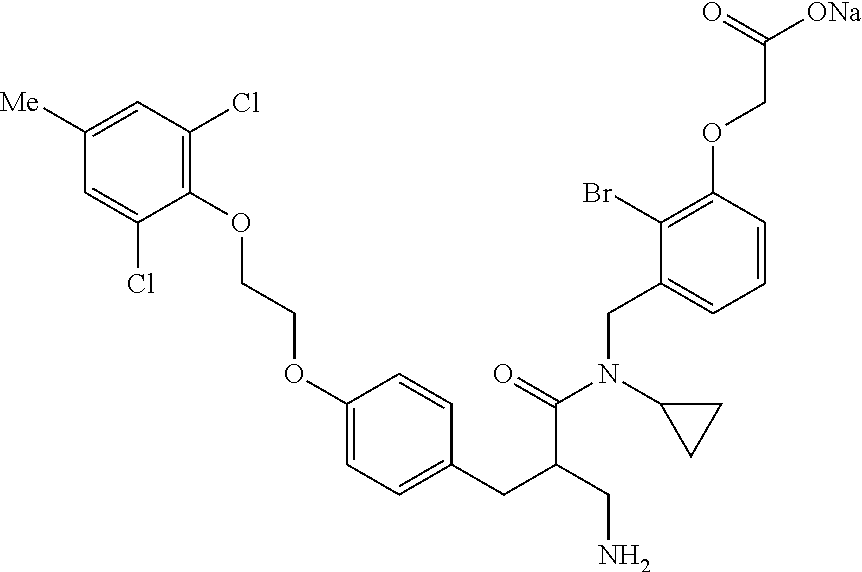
C1(OCCOC2=CC=C(CC(CN)C(=O)N(C3CC3)CC3=CC=CC(OCC([ONa])=O)=C3Br)C=C2)=C(Cl)C=C([Me])C=C1Cl
